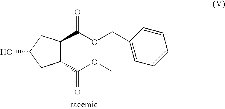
C1(C(OC)=O)C(C(OCC2=CC=CC=C2)=O)CC(O)C1
